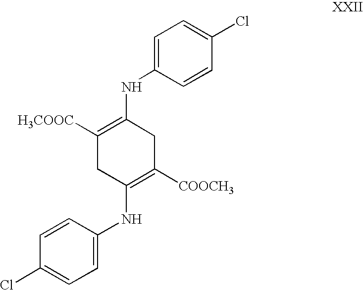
C1=C(NC2=C([H3COOC])CC(NC3=CC=C(Cl)C=C3)=C([COOCH3])C2)C=CC(Cl)=C1
